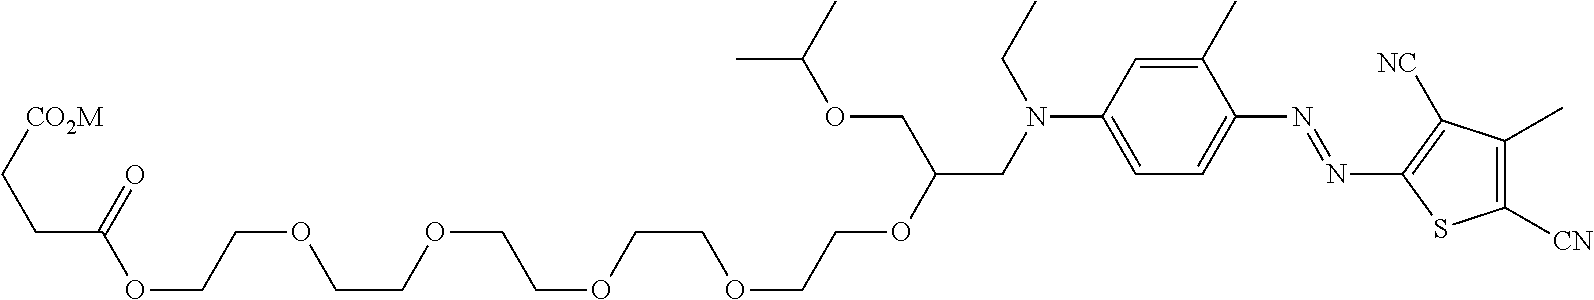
C1(C)=CC(N(CC(OCCOCCOCCOCCOCCOC(CC[CO2M])=O)COC(C)C)CC)=CC=C1N=NC1=C([NC])C(C)=C([CN])S1
